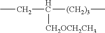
C([(CH2)3]C)([CH2OCH2CH3])CC
